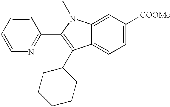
C1=C2C(=CC=C1[COOMe])C(C1CCCCC1)=C(C1=NC=CC=C1)N2C
